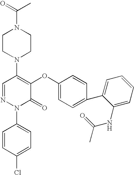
N1(C2=C(OC3=CC=C(C4=CC=CC=C4NC(C)=O)C=C3)C(=O)N(C3=CC=C(Cl)C=C3)N=C2)CCN(C(C)=O)CC1
